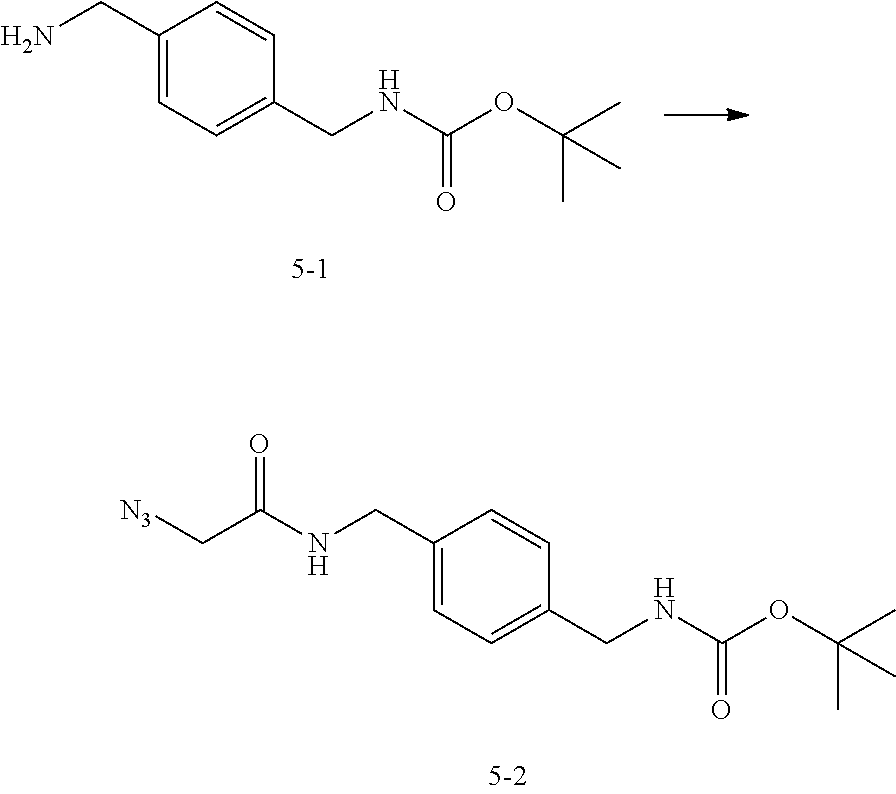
C1(CN)=CC=C(CNC(OC(C)(C)C)=O)C=C1.C1(CNC(C[N3])=O)=CC=C(CNC(OC(C)(C)C)=O)C=C1
